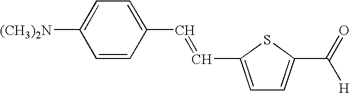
C1=CC(C=CC2=CC=C(C(=O)[H])S2)=CC=C1[(CH3)2N]
